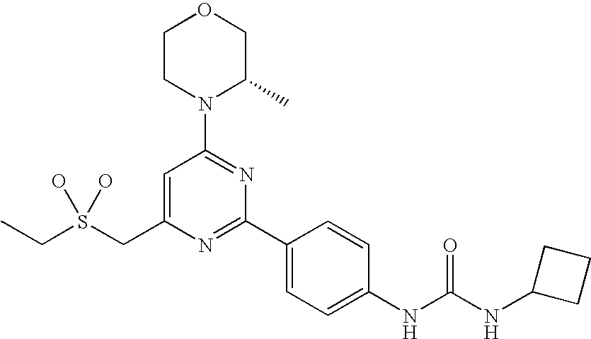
C(S(CC1=CC(N2C(C)COCC2)=NC(C2=CC=C(NC(NC3CCC3)=O)C=C2)=N1)(O)O)C
